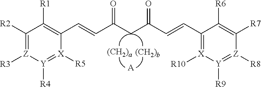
C1([R2])=[Z]([R3])[Y]([R4])=[X]([R5])C(C=CC(CC(C=CC2=[X]([R10])[Y]([R9])=[Z]([R8])C([R7])=C2[R6])=O)=O)=C1[R1].[A]
